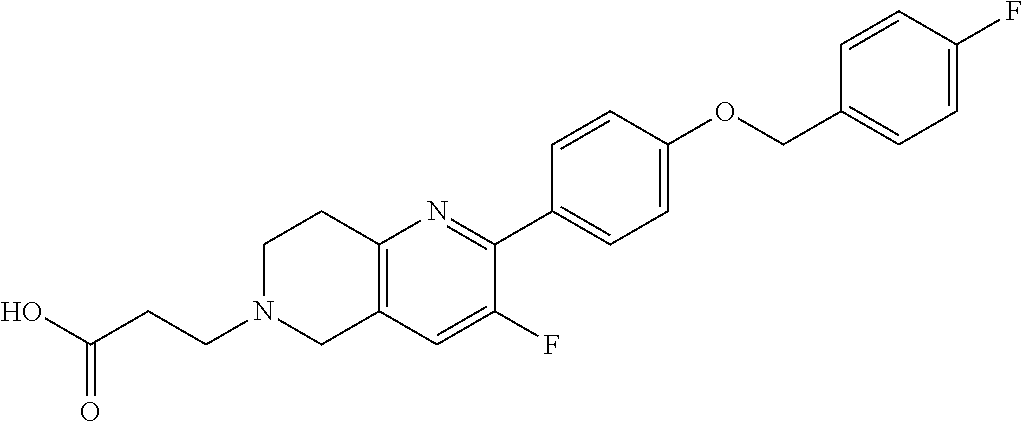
OC(CCN1CC2=C(CC1)N=C(C1=CC=C(OCC3=CC=C(F)C=C3)C=C1)C(F)=C2)=O
